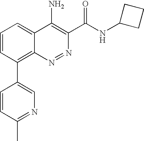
C1=CC(C)=NC=C1C1=C2C(=CC=C1)C(N)=C(C(NC1CCC1)=O)N=N2
